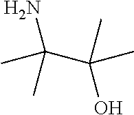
NC(C(O)(C)C)(C)C
